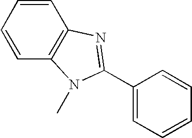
C1(C2=NC3=C(C=CC=C3)N2C)=CC=CC=C1
